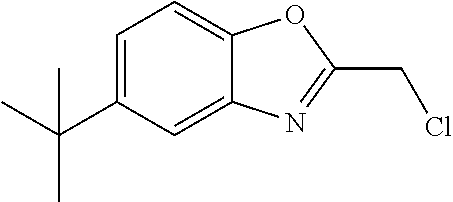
C1=C(C(C)(C)C)C=C2C(=C1)OC(CCl)=N2
